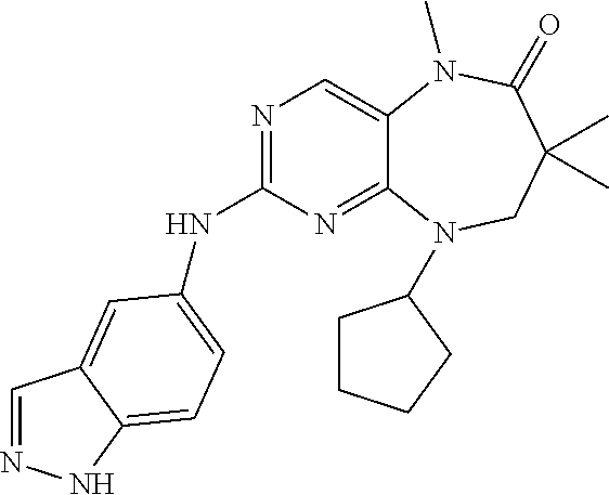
N1=C(NC2=CC=C3NN=CC3=C2)N=C2C(=C1)N(C)C(=O)C(C)(C)CN2C1CCCC1
